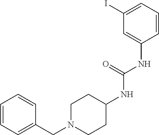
C1=CC=C(I)C=C1NC(NC1CCN(CC2=CC=CC=C2)CC1)=O
